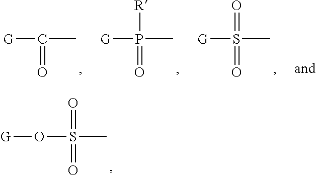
[G]C(=O)C.[G]P(=O)(C)[R].[G]S(=O)(C)=O.O(S(=O)(C)=O)[G]
